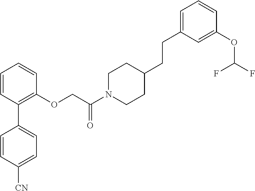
C1=CC(C2=CC=C([CN])C=C2)=C(OCC(N2CCC(CCC3=CC=CC(OC(F)F)=C3)CC2)=O)C=C1
